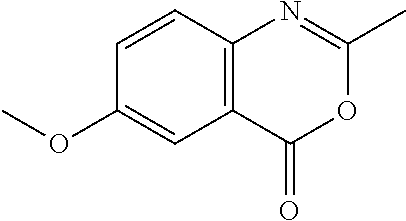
C12=C(C=CC(OC)=C1)N=C(C)OC2=O
